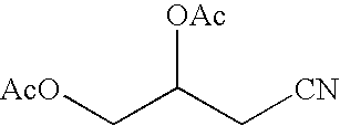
C(C(C[CN])[OAc])[AcO]
